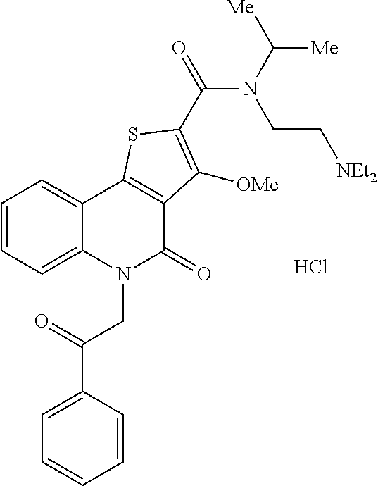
C1=CC=C2C(=C1)C1=C(C(=O)N2CC(C2=CC=CC=C2)=O)C([OMe])=C(C(N(C([Me])[Me])CC[NEt2])=O)S1.Cl
